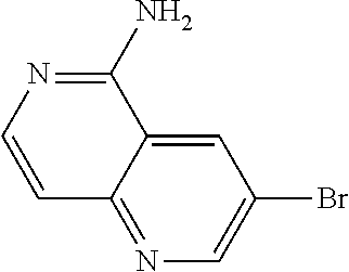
C1=CN=C(N)C2=CC(Br)=CN=C12
